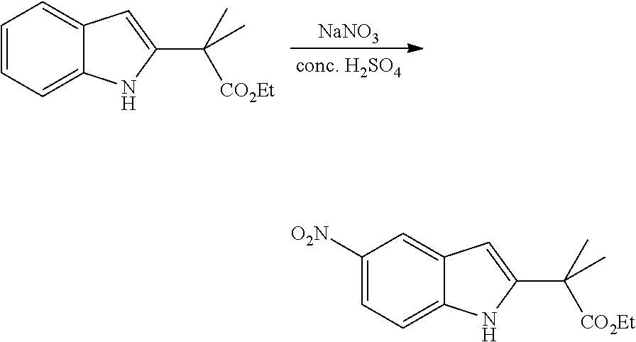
[NaNO3].C1=CC=C2C(=C1)C=C(C([CO2Et])(C)C)N2.C1([O2N])=CC=C2C(=C1)C=C(C([CO2Et])(C)C)N2
